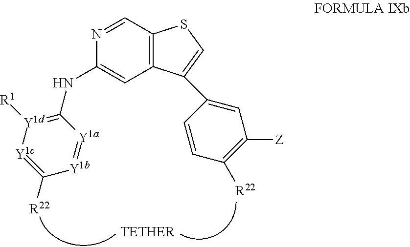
N1=CC2=C(C=C1NC1=[Y1d]([R1])[Y1c]=C([R22])[Y1b]=[Y1a]1)C(C1=CC([Z])=C([R22])C=C1)=CS2
